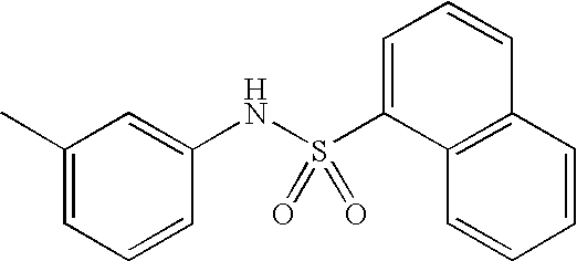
CC1=CC=CC(NS(C2=CC=CC3=C2C=CC=C3)(=O)=O)=C1
